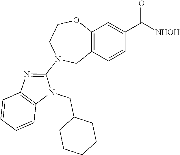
C12=C(C=CC(C([NHOH])=O)=C1)CN(C1=NC3=C(N1CC1CCCCC1)C=CC=C3)CCO2
